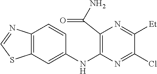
C1(NC2=C(C(N)=O)N=C([Et])C(Cl)=N2)=CC2=C(C=C1)N=CS2
